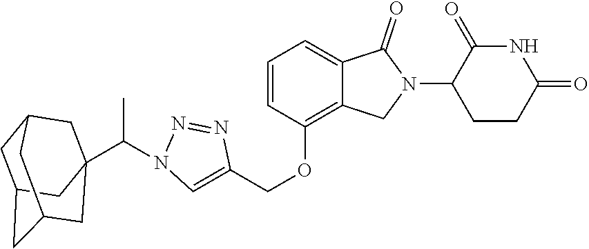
C1=CC(OCC2=CN(C(C)C34CC5CC(CC(C3)C5)C4)N=N2)=C2C(=C1)C(=O)N(C1CCC(=O)NC1=O)C2
